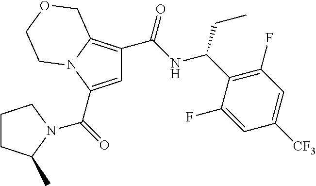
C1=C(C(=O)N2C(C)CCC2)N2C(=C1C(NC(C1=C(F)C=C([CF3])C=C1F)CC)=O)COCC2
